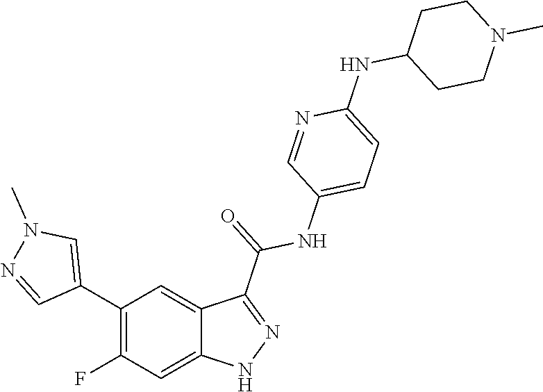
C1(C2=CN(C)N=C2)=C(F)C=C2C(=C1)C(C(=O)NC1=CC=C(NC3CCN(C)CC3)N=C1)=NN2
